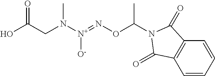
OC(CN([N+](=NOC(C)N1C(=O)C2=C(C=CC=C2)C1=O)[O-])C)=O
